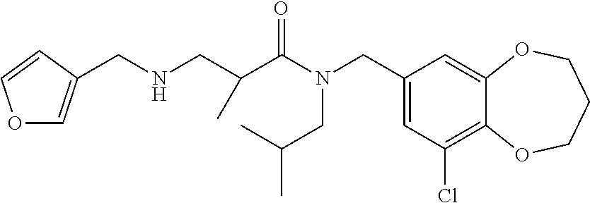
C1(CN(C(=O)C(CNCC2=COC=C2)C)CC(C)C)=CC(Cl)=C2C(=C1)OCCCO2
